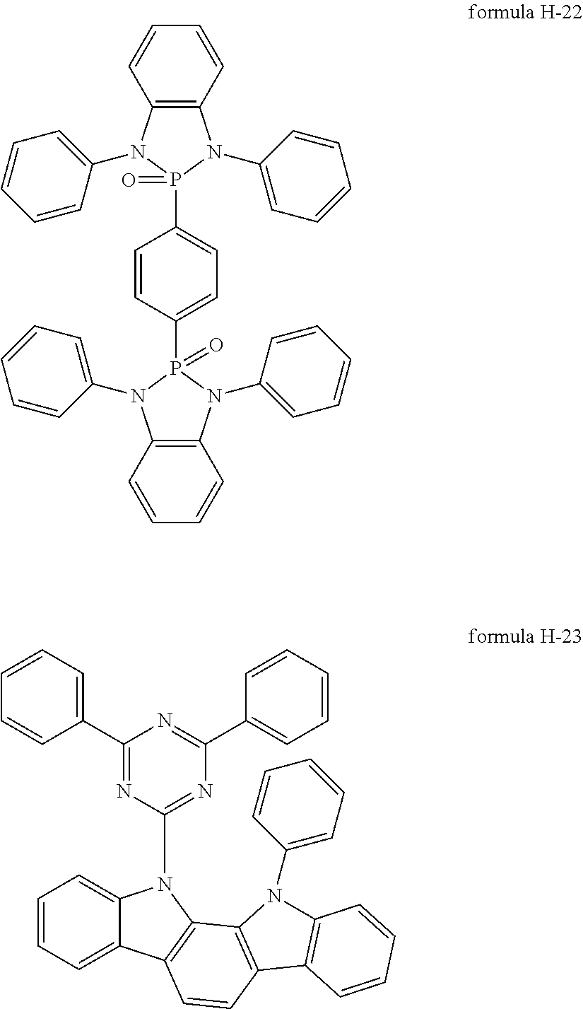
C12=C(C=CC=C1)N(C1=CC=CC=C1)P(C1=CC=C(P3(=O)N(C4=CC=CC=C4)C4=C(C=CC=C4)N3C3=CC=CC=C3)C=C1)(=O)N2C1=CC=CC=C1.C1(C2=CC=CC=C2)=NC(N2C3=CC=CC=C3C3=C2C2=C(C=C3)C3=C(C=CC=C3)N2C2=CC=CC=C2)=NC(C2=CC=CC=C2)=N1
